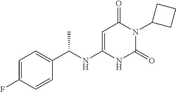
C1=C(F)C=CC(C(NC2=CC(=O)N(C3CCC3)C(=O)N2)C)=C1
